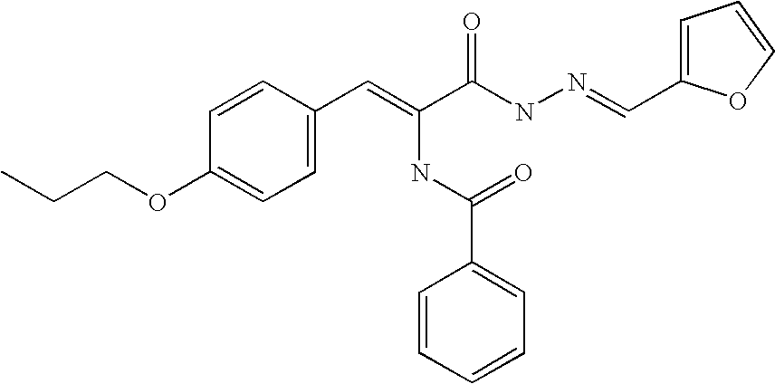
C1=CC=CC=C1C(NC(=CC1=CC=C(OCCC)C=C1)C(NN=CC1=CC=CO1)=O)=O
